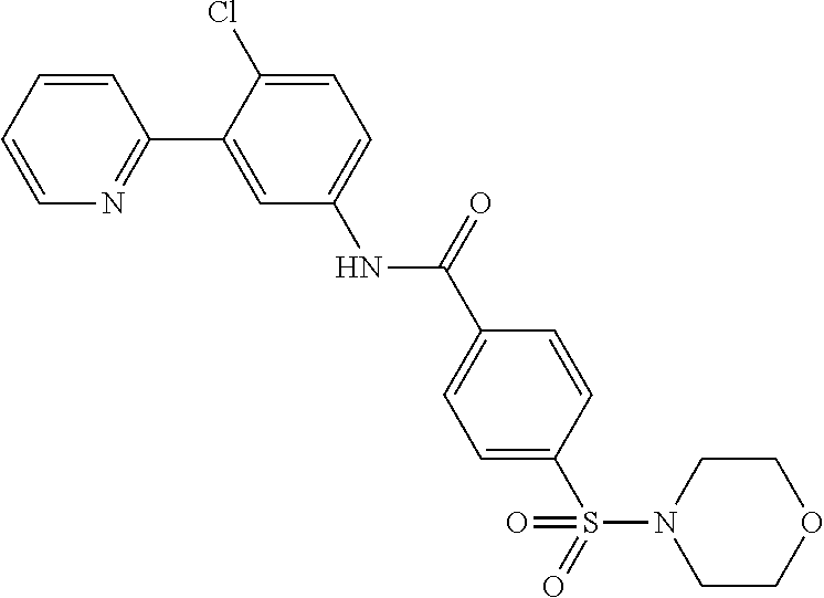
C1=CC=CN=C1C1=CC(NC(C2=CC=C(S(=O)(N3CCOCC3)=O)C=C2)=O)=CC=C1Cl
